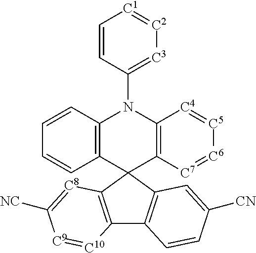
C12=C([C8]=C([NC])[C9]=[C10]1)C1(C3=C2C=CC([CN])=C3)C2=C(N(C3=[C3][C2]=[C1]C=C3)C3=C1[C7]=[C6][C5]=[C4]3)C=CC=C2
